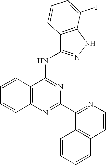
C12=C(N=C(C3=NC=CC4=C3C=CC=C4)N=C1NC1=NNC3=C1C=CC=C3F)C=CC=C2
